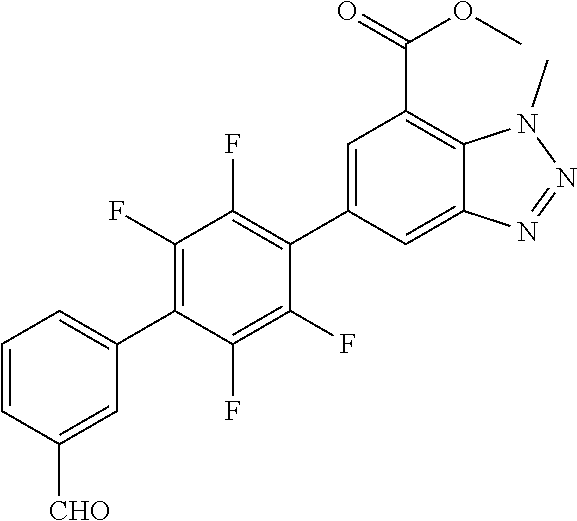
C1=CC([CHO])=CC(C2=C(F)C(F)=C(C3=CC(C(=O)OC)=C4C(=C3)N=NN4C)C(F)=C2F)=C1
